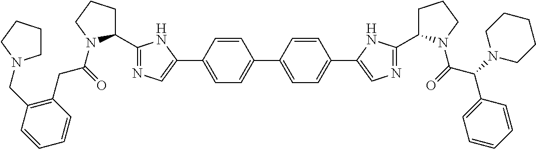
O=C(N1C(C2=NC=C(C3=CC=C(C4=CC=C(C5=CN=C(C6CCCN6C(C(C6=CC=CC=C6)N6CCCCC6)=O)N5)C=C4)C=C3)N2)CCC1)CC1=C(CN2CCCC2)C=CC=C1
